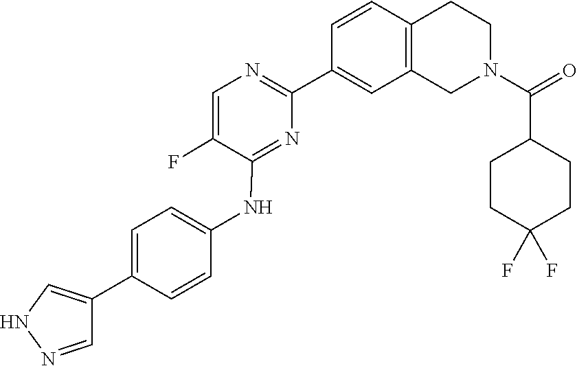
C1=CC2=C(CN(C(C3CCC(F)(F)CC3)=O)CC2)C=C1C1=NC=C(F)C(NC2=CC=C(C3=CNN=C3)C=C2)=N1
